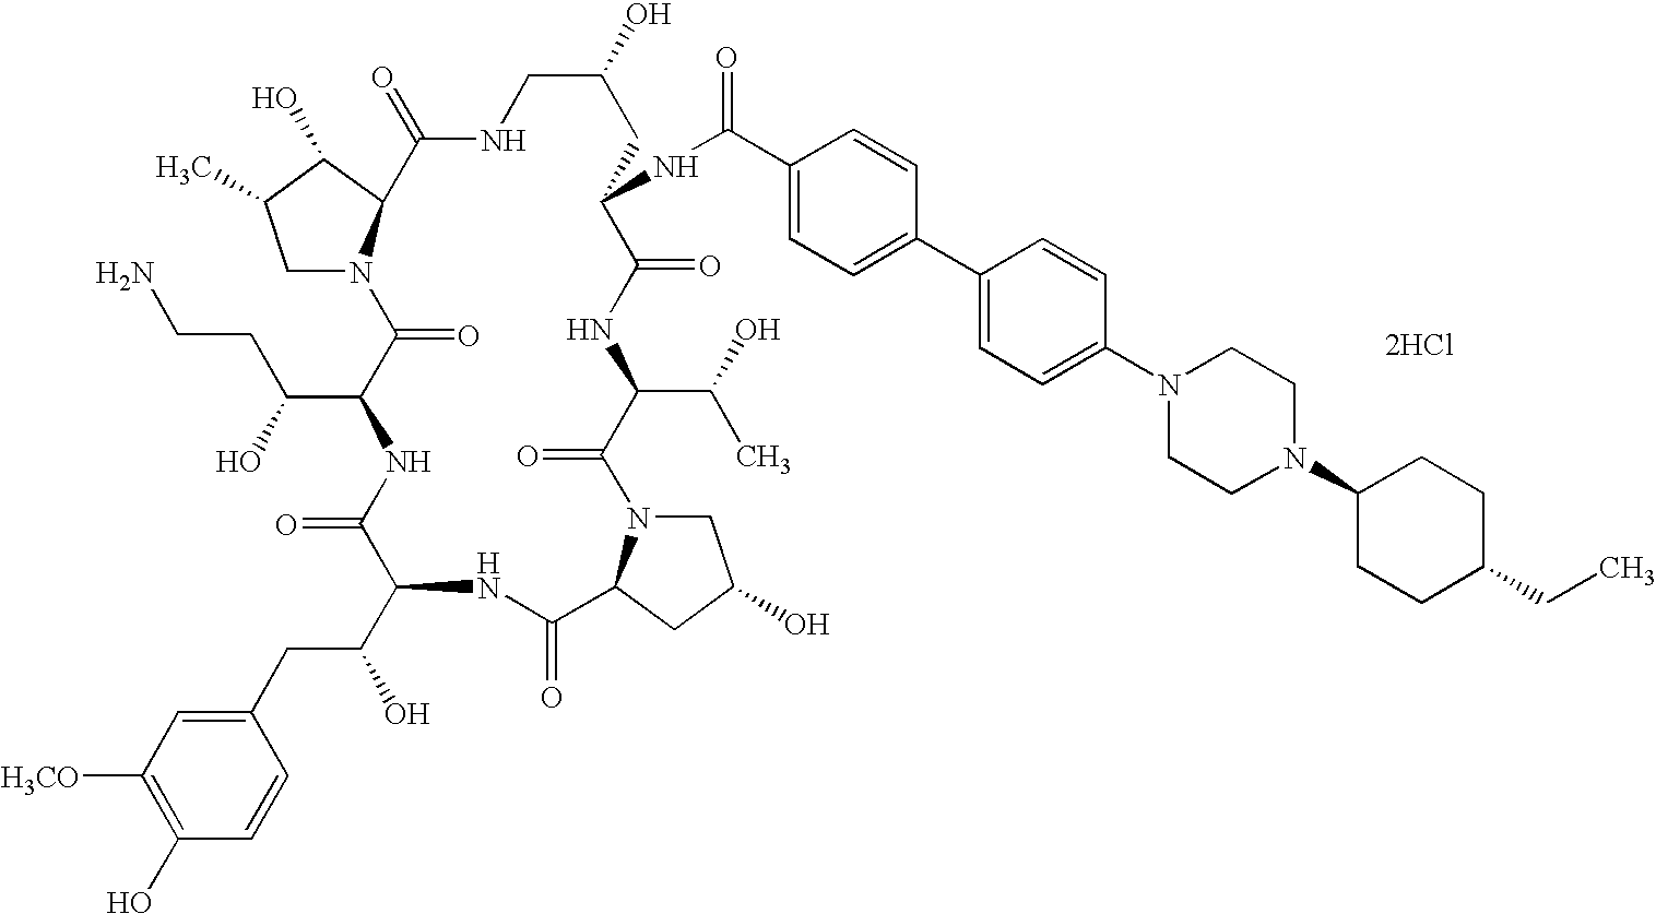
C1N2C(C(O)C1C)C(=O)NCC(O)CC(NC(=O)C1=CC=C(C3=CC=C(N4CCN(C5CCC(CC)CC5)CC4)C=C3)C=C1)C(=O)NC(C(O)C)C(=O)N1CC(O)CC1C(=O)NC(C(CC1=CC([H3CO])=C(O)C=C1)O)C(=O)NC(C(O)CCN)C2=O.[2HCl]
